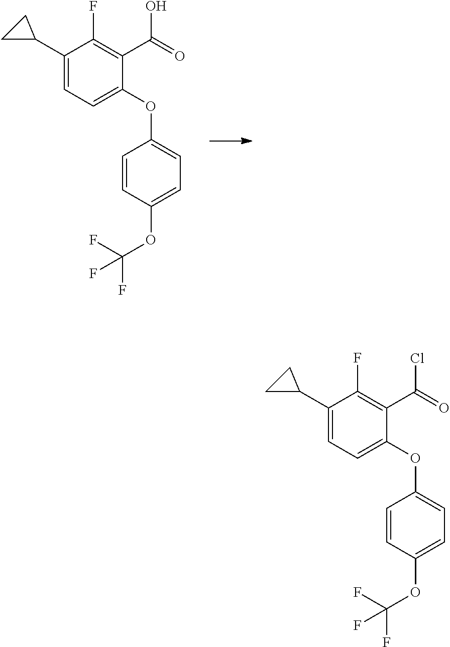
C1(C2CC2)=CC=C(OC2=CC=C(OC(F)(F)F)C=C2)C(C(O)=O)=C1F.C1(C2CC2)=CC=C(OC2=CC=C(OC(F)(F)F)C=C2)C(C(Cl)=O)=C1F
